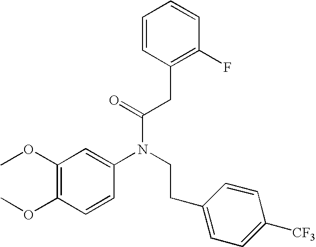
C1(OC)=C(OC)C=CC(N(CCC2=CC=C([CF3])C=C2)C(=O)CC2=C(F)C=CC=C2)=C1
